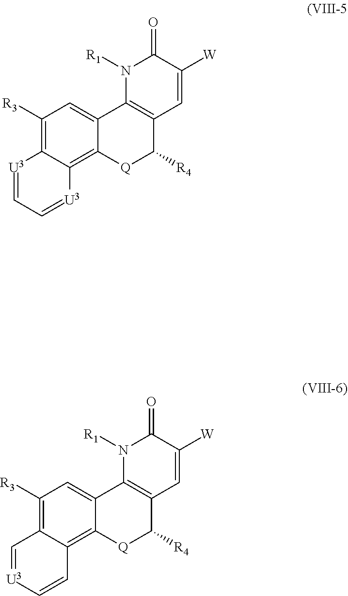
C1([R3])=C2C(=C3C(=C1)C1=C(C([R4])[Q]3)C=C([W])C(=O)N1[R1])[U3]=CC=[U3]2.C1([R3])=C2C(=C3C(=C1)C1=C(C([R4])[Q]3)C=C([W])C(=O)N1[R1])C=C[U3]=C2
